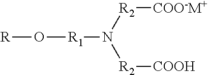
[R]O[R1]N([R2][COOH])[R2][COO-M+]
